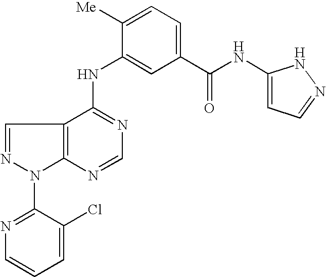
C12=C(C(NC3=CC(C(NC4=CC=NN4)=O)=CC=C3[Me])=NC=N1)C=NN2C1=NC=CC=C1Cl
